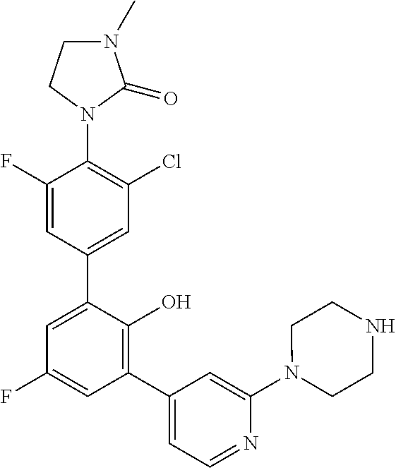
C1(F)=CC(C2=CC(F)=CC(C3=CC=NC(N4CCNCC4)=C3)=C2O)=CC(Cl)=C1N1C(=O)N(C)CC1
